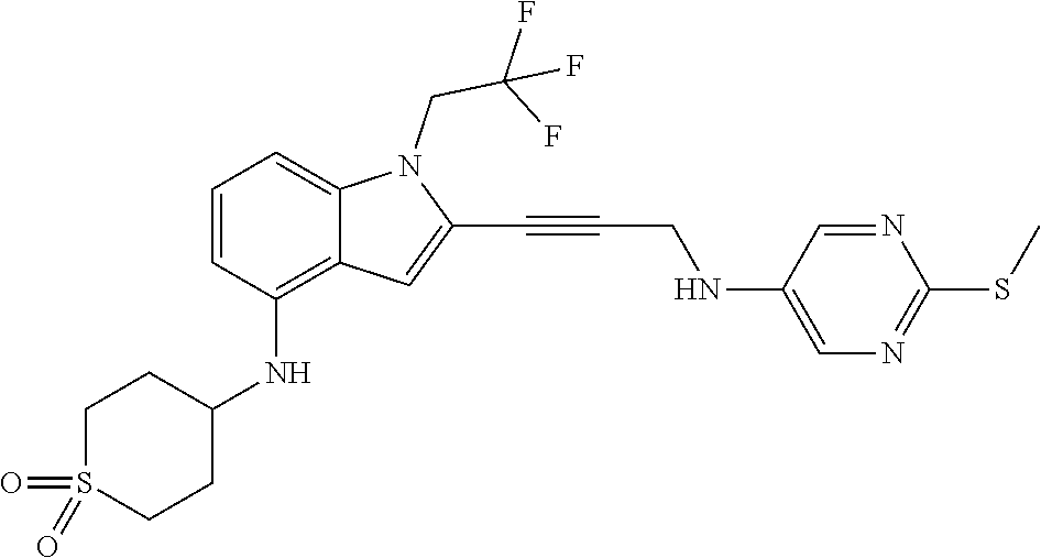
C1=C(NCC#CC2=CC3=C(NC4CCS(=O)(=O)CC4)C=CC=C3N2CC(F)(F)F)C=NC(SC)=N1
